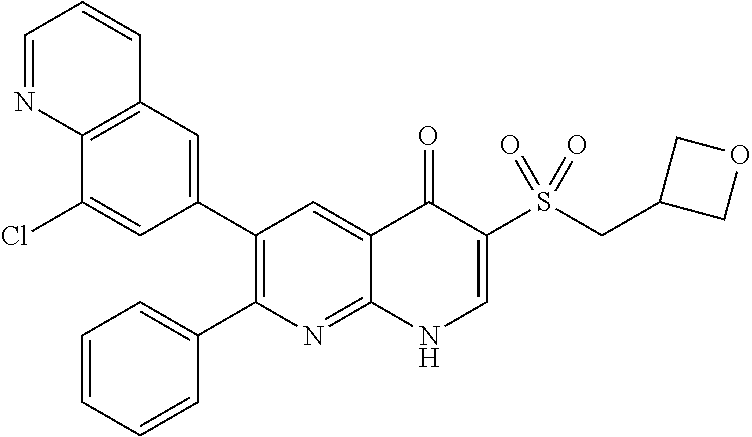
C12=C(C=C(C3=C(C4=CC=CC=C4)N=C4C(=C3)C(=O)C(S(CC3COC3)(=O)=O)=CN4)C=C1Cl)C=CC=N2
